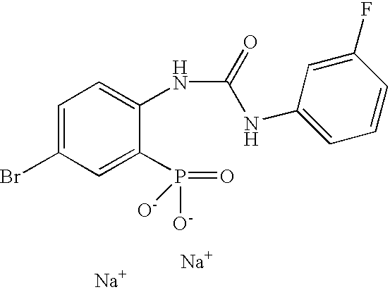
C1=C(Br)C=C(P(=O)([O-])[O-])C(NC(NC2=CC=CC(F)=C2)=O)=C1.[Na].[Na]
